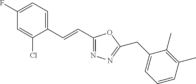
C1(F)=CC=C(C=CC2=NN=C(CC3=CC=CC(C)=C3C)O2)C(Cl)=C1
